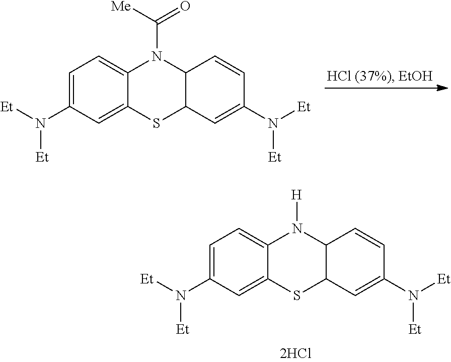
C1=C(N([Et])[Et])C=C2C(=C1)N([H])C1C(S2)C=C(N([Et])[Et])C=C1.C1=C(N([Et])[Et])C=C2C(=C1)N(C([Me])=O)C1C(S2)C=C(N([Et])[Et])C=C1
